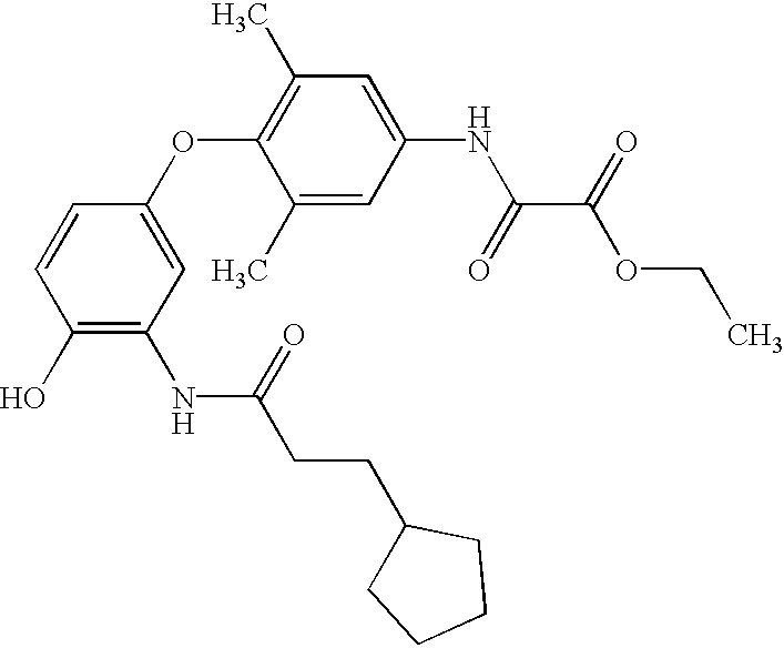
C1(O)=C(NC(=O)CCC2CCCC2)C=C(OC2=C(C)C=C(NC(=O)C(=O)OCC)C=C2C)C=C1
